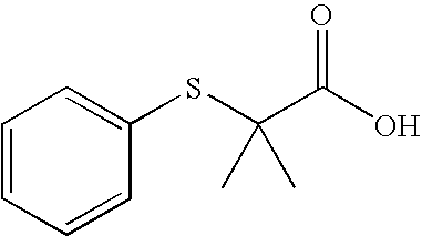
C1=CC=CC(SC(C(O)=O)(C)C)=C1
